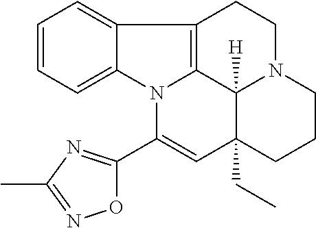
C1=CC=C2C(=C1)C1=C3N2C(C2=NC(C)=NO2)=CC2(CC)C3([H])N(CC1)CCC2
